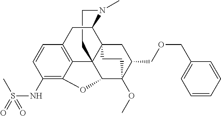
C1CN(C)C2C34C15C1=C(C=CC(NS(=O)(C)=O)=C1OC5C(OC)(C(COCC1=CC=CC=C1)C3)CC4)C2
